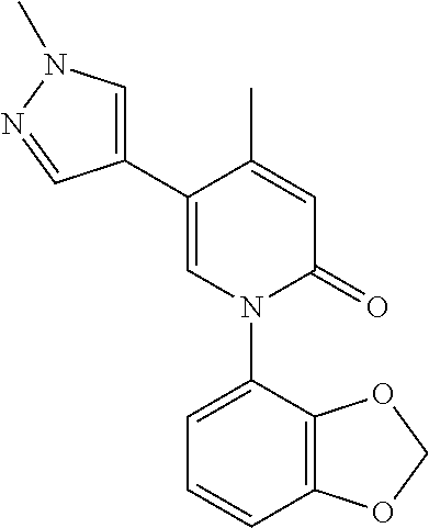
C1=C(C)C(C2=CN(C)N=C2)=CN(C2=CC=CC3=C2OCO3)C1=O
